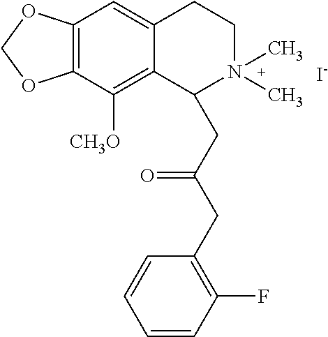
[I-].C12=C(C([CH3O])=C3C(=C1)CCN(C)(C)C3CC(CC1=C(F)C=CC=C1)=O)OCO2
